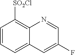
C1=CC=C2C(=C1[SO2Cl])N=CC(F)=C2
